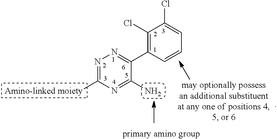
N1=C([Amino-linked moiety])N=C(N)C(C2=C(Cl)C(Cl)=CC=C2)=N1
